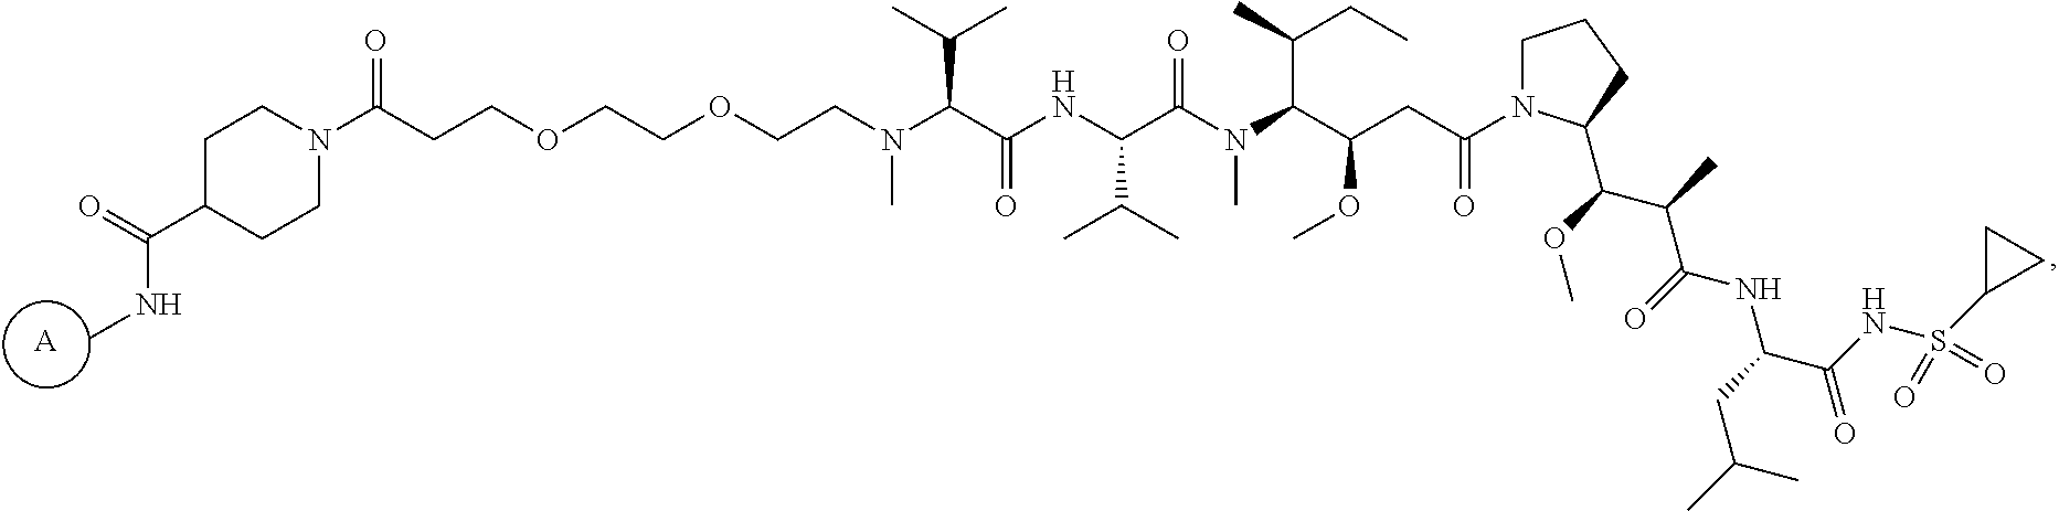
C1C(C(NC)=O)CCN(C(CCOCCOCCN(C(C(NC(C(N(C(C(CC(=O)N2CCCC2C(C(C(NC(C(=O)NS(=O)(C2CC2)=O)CC(C)C)=O)C)OC)OC)C(CC)C)C)=O)C(C)C)=O)C(C)C)C)=O)C1.[A]
